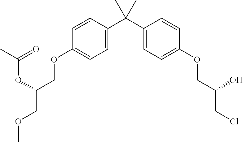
C1=C(C(C2=CC=C(OCC(CCl)O)C=C2)(C)C)C=CC(OCC(COC)OC(C)=O)=C1
